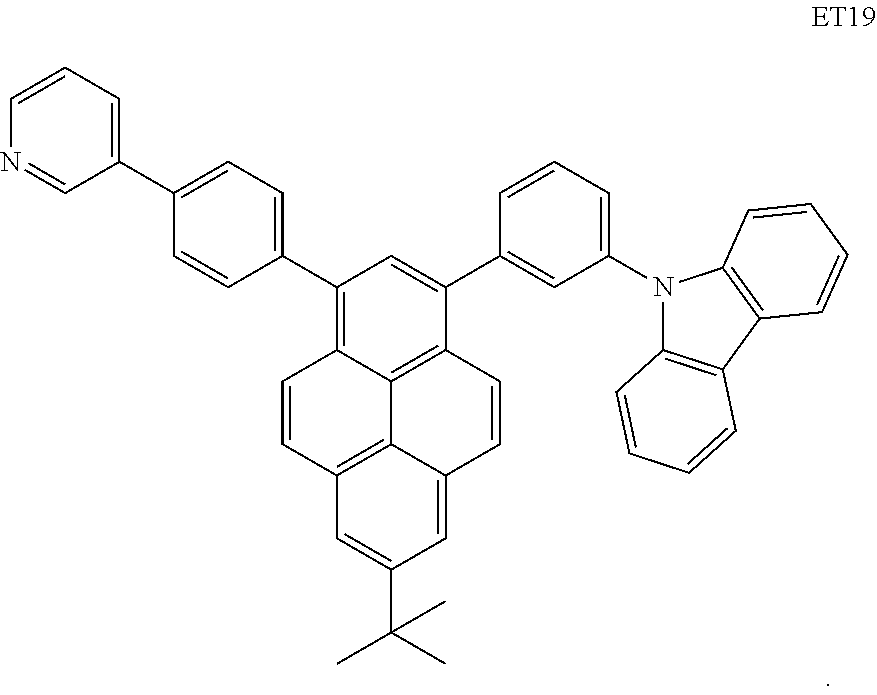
C12=C3C4=C(C=CC3=CC(C(C)(C)C)=C1)C(C1=CC(N3C5=C(C6=C3C=CC=C6)C=CC=C5)=CC=C1)=CC(C1=CC=C(C3=CC=CN=C3)C=C1)=C4C=C2
